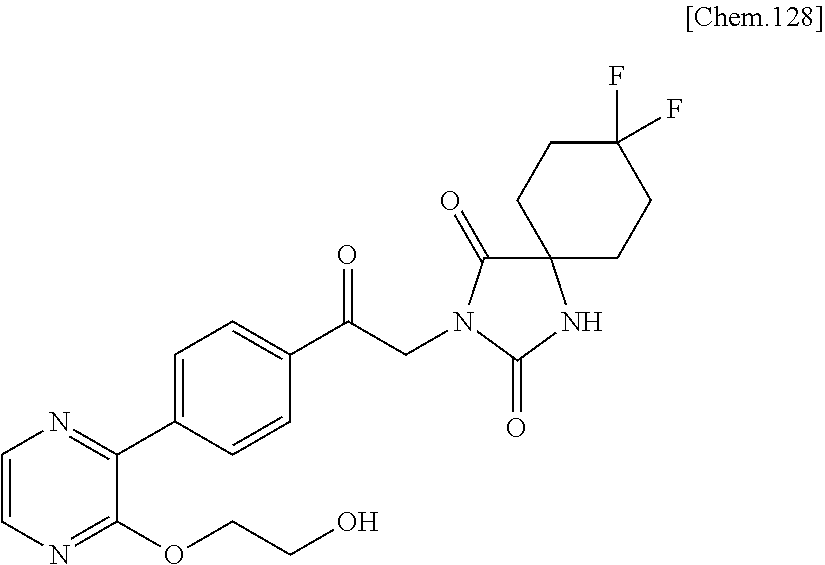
C1=C(C2=NC=CN=C2OCCO)C=CC(C(CN2C(=O)C3(CCC(F)(F)CC3)NC2=O)=O)=C1
